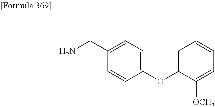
C1(OC2=CC=CC=C2[OCH3])=CC=C(CN)C=C1
